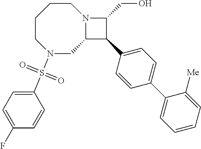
C1CN(S(=O)(=O)C2=CC=C(F)C=C2)CC2N(CC1)C(CO)C2C1=CC=C(C2=CC=CC=C2[Me])C=C1
